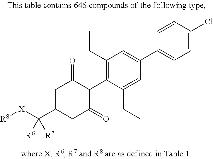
C1(CC)=C(C2C(=O)CC(C([X][R8])([R6])[R7])CC2=O)C(CC)=CC(C2=CC=C(Cl)C=C2)=C1
